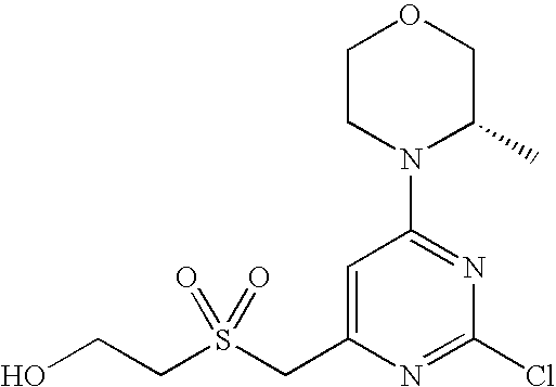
C(S(CC1=CC(N2C(C)COCC2)=NC(Cl)=N1)(=O)=O)CO
